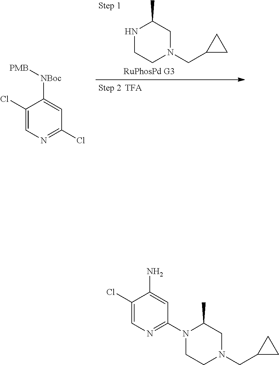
C1(Cl)=CN=C(Cl)C=C1[NBoc][PMB].N1CCN(CC2CC2)CC1C.[RuPhosPd G3].C1(Cl)=CN=C(N2CCN(CC3CC3)CC2C)C=C1N
